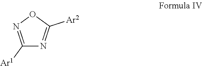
C1([Ar1])=NOC([Ar2])=N1
